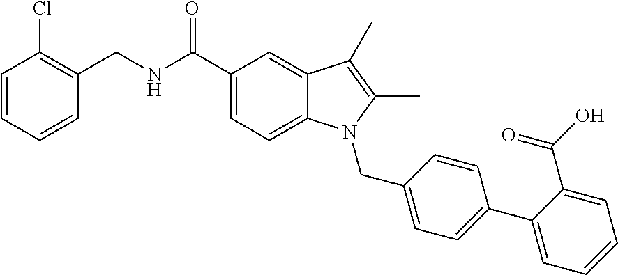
C1=CC(CNC(C2=CC=C3C(=C2)C(C)=C(C)N3CC2=CC=C(C3=CC=CC=C3C(O)=O)C=C2)=O)=C(Cl)C=C1
